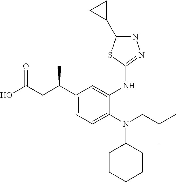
OC(CC(C1=CC=C(N(CC(C)C)C2CCCCC2)C(NC2=NN=C(C3CC3)S2)=C1)C)=O
